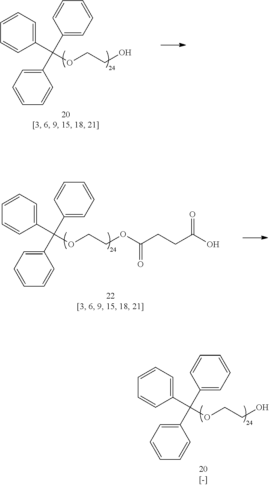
C1(C(C2=CC=CC=C2)(C2=CC=CC=C2)OCCO)=CC=CC=C1.C1(C(C2=CC=CC=C2)(C2=CC=CC=C2)OCCO)=CC=CC=C1.C1(C(C2=CC=CC=C2)(C2=CC=CC=C2)OCCOC(CCC(O)=O)=O)=CC=CC=C1
